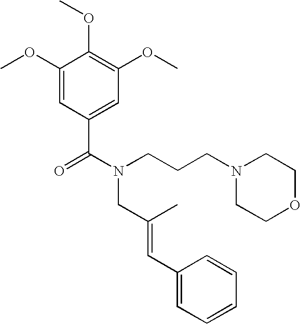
C1(OC)=CC(C(N(CCCN2CCOCC2)CC(=CC2=CC=CC=C2)C)=O)=CC(OC)=C1OC
